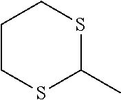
C1CSC(C)SC1
